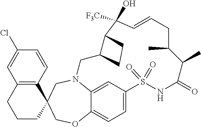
N12C3=CC(=CC=C3OCC3(C4=C(C=C(Cl)C=C4)CCC3)C1)S(=O)(=O)NC(=O)C(C)C(C)CC=CC(O)([F3C])C1C(C2)CC1
